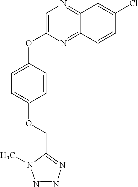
C1=C(OC2=CC=C(OCC3=NN=NN3C)C=C2)N=C2C(=N1)C=C(Cl)C=C2
